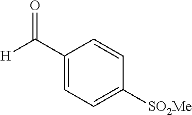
[H]C(=O)C1=CC=C([SO2Me])C=C1
